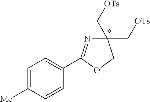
C1=C([Me])C=CC(C2=NC(C[OTs])(C[OTs])CO2)=C1
